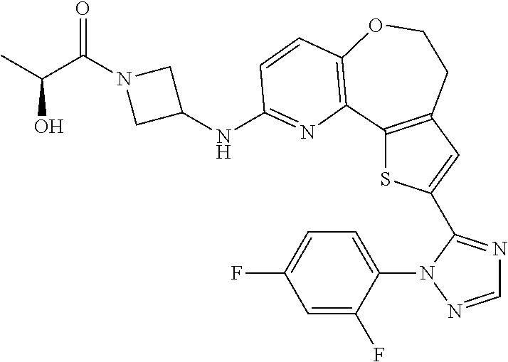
C1=NN(C2=CC=C(F)C=C2F)C(C2=CC3=C(S2)C2=C(OCC3)C=CC(NC3CN(C(C(C)O)=O)C3)=N2)=N1
